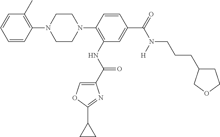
C1(N2CCN(C3=C(NC(=O)C4=COC(C5CC5)=N4)C=C(C(=O)N([H])CCCC4CCOC4)C=C3)CC2)=C(C)C=CC=C1
